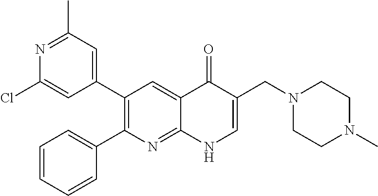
N1=C(C)C=C(C2=C(C3=CC=CC=C3)N=C3C(=C2)C(=O)C(CN2CCN(C)CC2)=CN3)C=C1Cl
